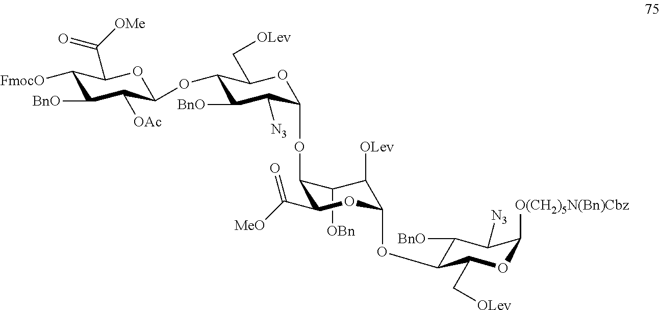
C1([OBn])C(OC2C([N3])C([BnO])C(OC3C([OAc])C([BnO])C([FmocO])C(C([OMe])=O)O3)C(C[OLev])O2)C(C([MeO])=O)OC(OC2C([BnO])C([N3])C([O(CH2)5N(Bn)Cbz])OC2C[OLev])C1[OLev]
